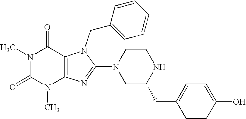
N1(C)C(=O)N(C)C2=C(C1=O)N(CC1=CC=CC=C1)C(N1CC(CC3=CC=C(O)C=C3)NCC1)=N2
